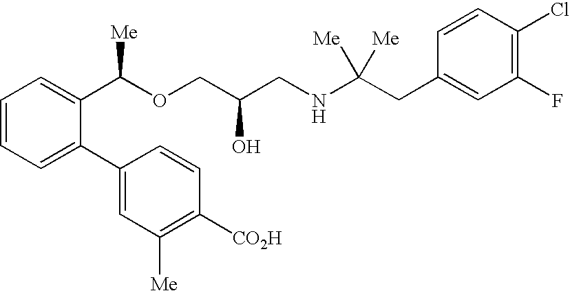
C1=CC=C(C2=CC([Me])=C([CO2H])C=C2)C(C(OCC(CNC(CC2=CC(F)=C(Cl)C=C2)([Me])[Me])O)[Me])=C1
